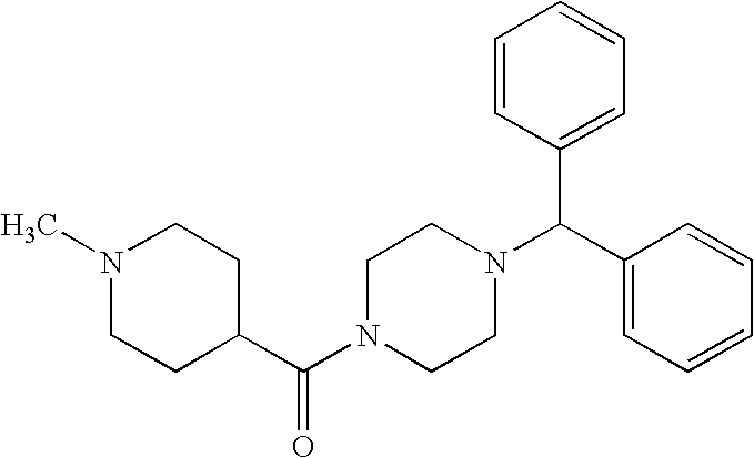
C(N1CCN(C(C2=CC=CC=C2)C2=CC=CC=C2)CC1)(=O)C1CCN(C)CC1
